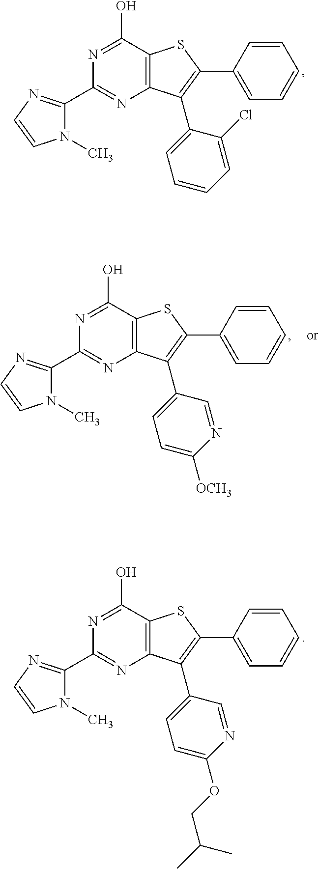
N1=C(O)C2=C(N=C1C1=NC=CN1C)C(C1=CC=CC=C1Cl)=C(C1=CC=CC=C1)S2.N1=C(O)C2=C(N=C1C1=NC=CN1C)C(C1=CC=C([OCH3])N=C1)=C(C1=CC=CC=C1)S2.N1=C(O)C2=C(N=C1C1=NC=CN1C)C(C1=CC=C(OCC(C)C)N=C1)=C(C1=CC=CC=C1)S2
